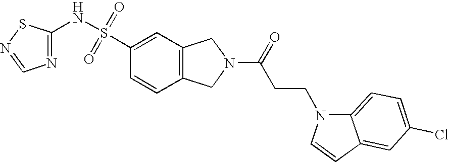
C1=CC2=C(C=C1S(NC1=NC=NS1)(=O)=O)CN(C(CCN1C3=CC=C(Cl)C=C3C=C1)=O)C2
